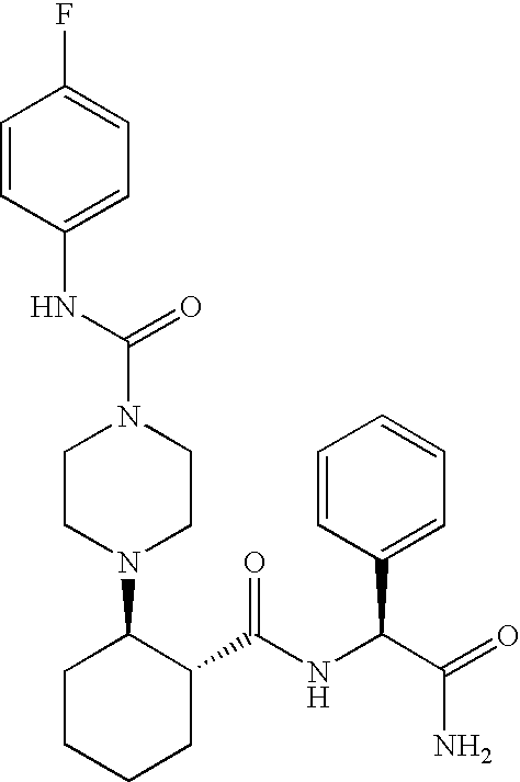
N(C(N1CCN(C2CCCCC2C(NC(C(=O)N)C2=CC=CC=C2)=O)CC1)=O)C1=CC=C(F)C=C1
